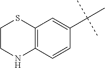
C12=C(C=CC(C(C)(C)C)=C1)NCCS2
